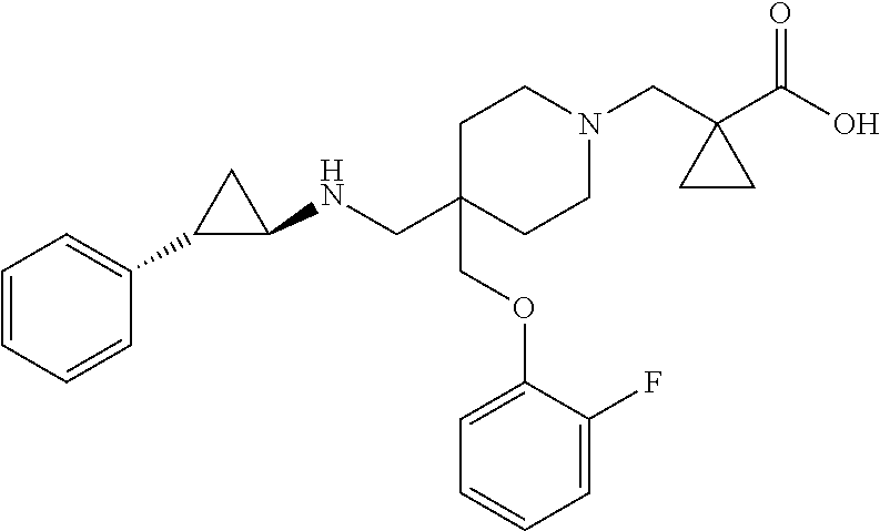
C1C(COC2=CC=CC=C2F)(CNC2CC2C2=CC=CC=C2)CCN(CC2(C(O)=O)CC2)C1
